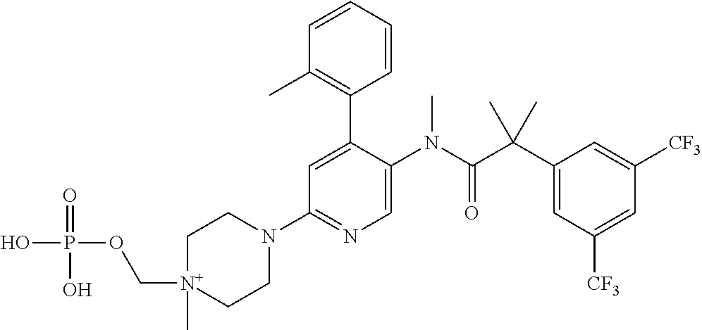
[N+]1(COP(=O)(O)O)(C)CCN(C2=NC=C(N(C(C(C3=CC([CF3])=CC([CF3])=C3)(C)C)=O)C)C(C3=C(C)C=CC=C3)=C2)CC1
